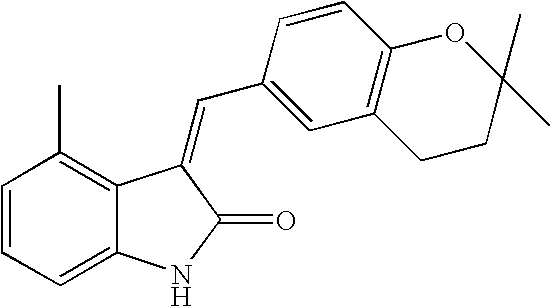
C1=CC=C2C(=C1C)C(=CC1=CC3=C(C=C1)OC(C)(C)CC3)C(=O)N2
